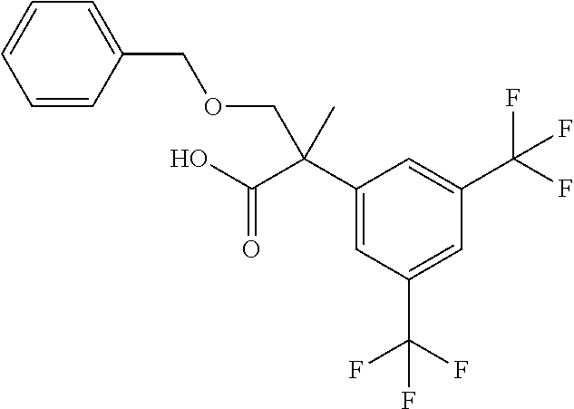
C1=CC(COCC(C2=CC(C(F)(F)F)=CC(C(F)(F)F)=C2)(C(O)=O)C)=CC=C1
